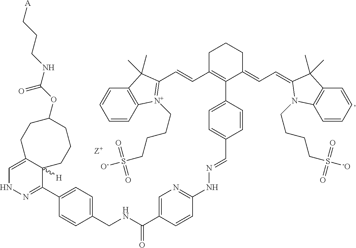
C1C(C=CC2=[N+](CCCCS(=O)(=O)[O-])C3=C(C=CC=C3)C2(C)C)=C(C2=CC=C(C=NNC3=NC=C(C(NCC4=CC=C(C5=NNC=C6C5([H])CCCC(OC(NCCC[A])=O)CC6)C=C4)=O)C=C3)C=C2)C(=CC=C2C(C)(C)C3=C(C=CC=C3)N2CCCCS([-O])(=O)=O)CC1
